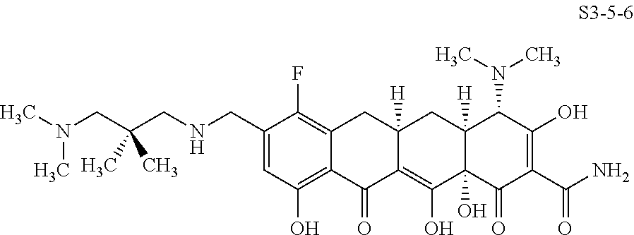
C1(CNCC(CN(C)C)(C)C)=CC(O)=C2C(=C1F)CC1([H])C(=C(O)C3(O)C([H])(C1)C(N(C)C)C(O)=C(C(N)=O)C3=O)C2=O
